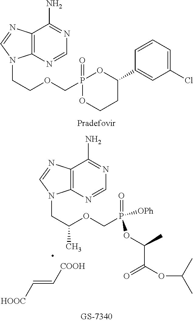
C12=C(N=CN=C1N)N(CCOCP1(=O)OC(C3=CC(Cl)=CC=C3)CCO1)C=N2.C12=C(N=CN=C1N)N(CC(OCP(=O)([OPh])OC(C(OC(C)C)=O)C)C)C=N2.C(=C[COOH])[HOOC]
